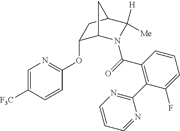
C1(OC2=NC=C([F3C])C=C2)C2N(C(=O)C3=C(C4=NC=CC=N4)C(F)=CC=C3)C([H])([Me])C(C1)C2
